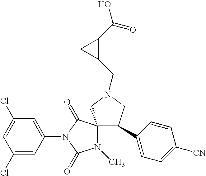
C1(Cl)=CC(N2C(=O)N(C)C3(C2=O)C(C2=CC=C([CN])C=C2)CN(CC2C(C(=O)O)C2)C3)=CC(Cl)=C1
